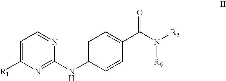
N1=C(NC2=CC=C(C(N([R5])[R6])=O)C=C2)N=CC=C1[R1]
